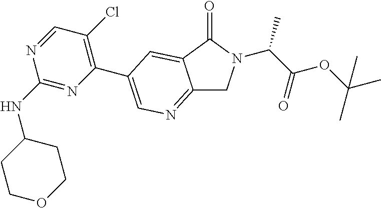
C12=NC=C(C3=C(Cl)C=NC(NC4CCOCC4)=N3)C=C1C(=O)N(C(C(OC(C)(C)C)=O)C)C2
